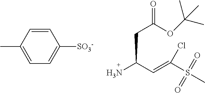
C1=CC(C)=CC=C1[SO3-].NC(C=C(S(C)(=O)=O)Cl)CC(=O)OC(C)(C)C
